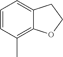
C1=CC(C)=C2C(=C1)CCO2
